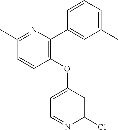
C1=CC(OC2=CC=NC(Cl)=C2)=C(C2=CC(C)=CC=C2)N=C1C
